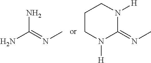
NC(N)=NC.N1([H])C(=NC)N([H])CCC1
